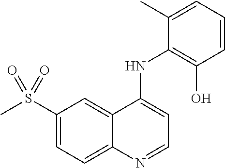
C1(S(C)(=O)=O)=CC=C2C(=C1)C(NC1=C(O)C=CC=C1C)=CC=N2
